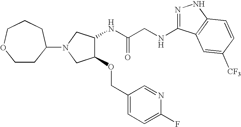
C(C(NC1C(OCC2=CC=C(F)N=C2)CN(C2CCOCCC2)C1)=O)NC1=NNC2=C1C=C([CF3])C=C2
